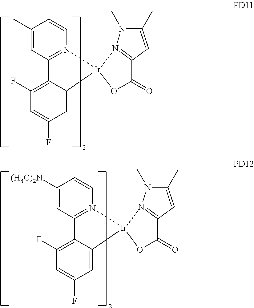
C12=C(F)C=C(F)C=C1[Ir]1(N3=C2C=C(C)C=C3)OC(=O)C2=N1N(C)C(C)=C2.C12=C(F)C=C(F)C=C1[Ir]1(N3=C2C=C([(H3C)2N])C=C3)OC(=O)C2=N1N(C)C(C)=C2
